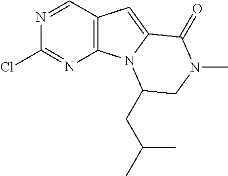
C1=NC(Cl)=NC2=C1C=C1N2C(CC(C)C)CN(C)C1=O
